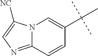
N12C(=NC=C1[NC])C=CC(C(C)(C)C)=C2
